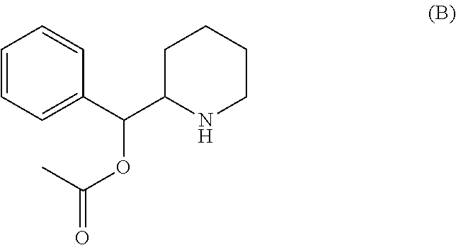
C1=CC=C(C(C2NCCCC2)OC(=O)C)C=C1
